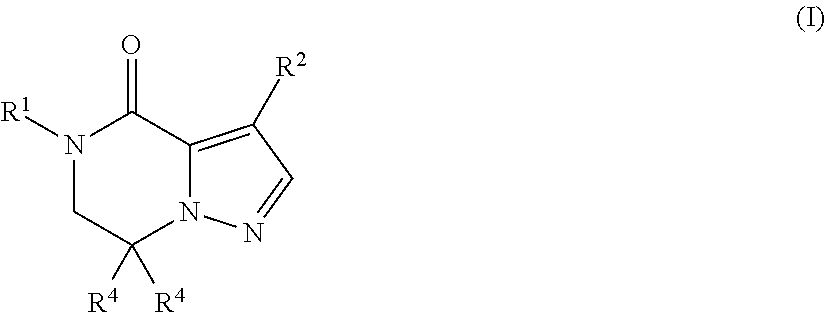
C1C([R4])([R4])N2C(=C([R2])C=N2)C(=O)N1[R1]
